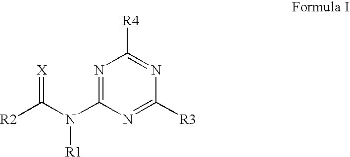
N1=C(N(C([R2])=[X])[R1])N=C([R3])N=C1[R4]
